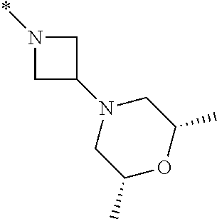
C1N(*)CC1N1CC(C)OC(C)C1
